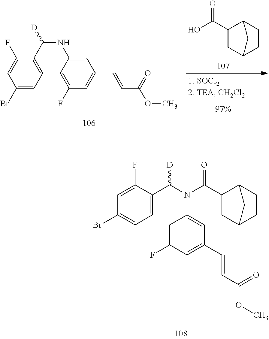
C1C2CCC(C1C(O)=O)C2.C1(Br)=CC=C(C(NC2=CC(C=CC(OC)=O)=CC(F)=C2)[D])C(F)=C1.C1=C(C(N(C(=O)C2CC3CCC2C3)C2=CC(C=CC(=O)OC)=CC(F)=C2)[D])C(F)=CC(Br)=C1
